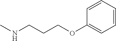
CNCCCOC1=CC=CC=C1
